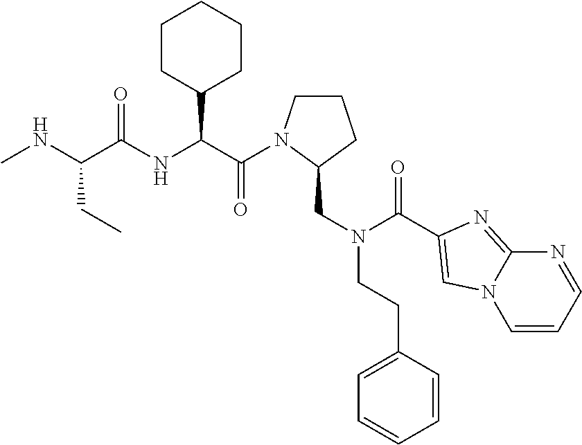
C1CN(C(=O)C(C2CCCCC2)NC(=O)C(CC)NC)C(CN(C(=O)C2=CN3C(=N2)N=CC=C3)CCC2=CC=CC=C2)C1
